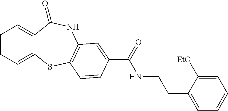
C1=CC=C2C(=C1)C(=O)NC1=C(S2)C=CC(C(=O)NCCC2=CC=CC=C2[EtO])=C1
